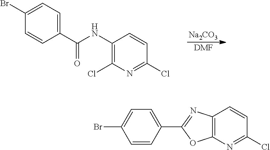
C1(NC(C2=CC=C(Br)C=C2)=O)=C(Cl)N=C(Cl)C=C1.[Na2CO3].[DMF].C12=C(N=C(Cl)C=C1)OC(C1=CC=C(Br)C=C1)=N2
